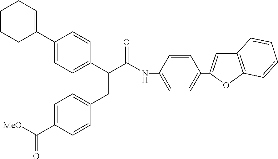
C1(C2=CCCCC2)=CC=C(C(C(NC2=CC=C(C3=CC4=C(O3)C=CC=C4)C=C2)=O)CC2=CC=C(C([MeO])=O)C=C2)C=C1
